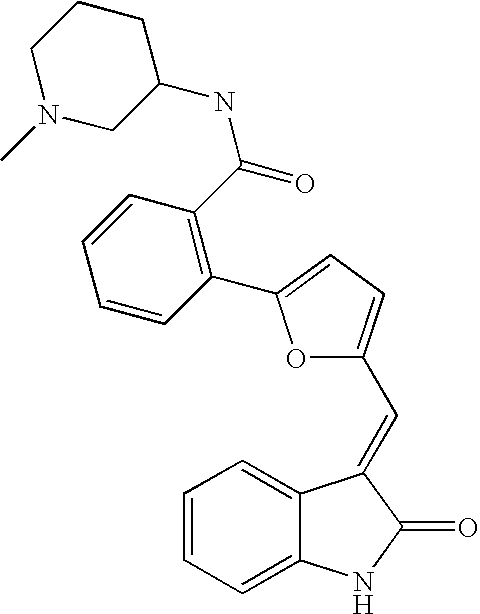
C1=CC=C2C(=C1)C(=CC1=CC=C(C3=C(C(=O)NC4CCCN(C)C4)C=CC=C3)O1)C(=O)N2
